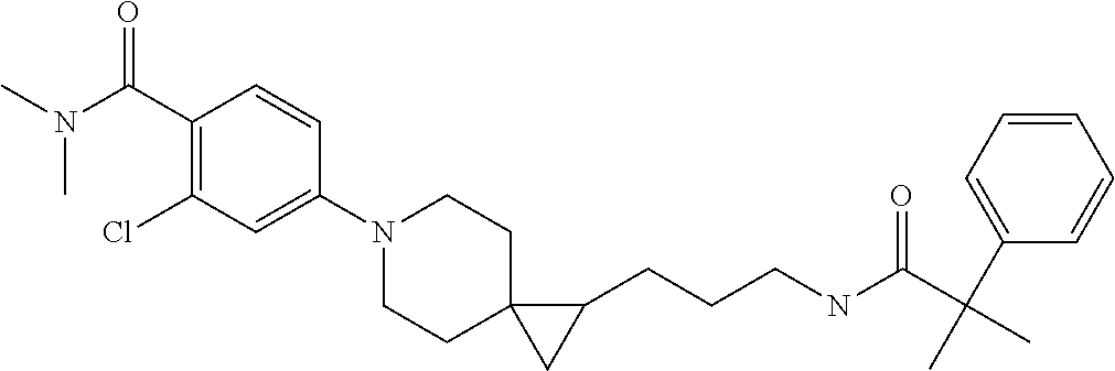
C1(N2CCC3(CC2)CC3CCCNC(=O)C(C2=CC=CC=C2)(C)C)=CC(Cl)=C(C(N(C)C)=O)C=C1
